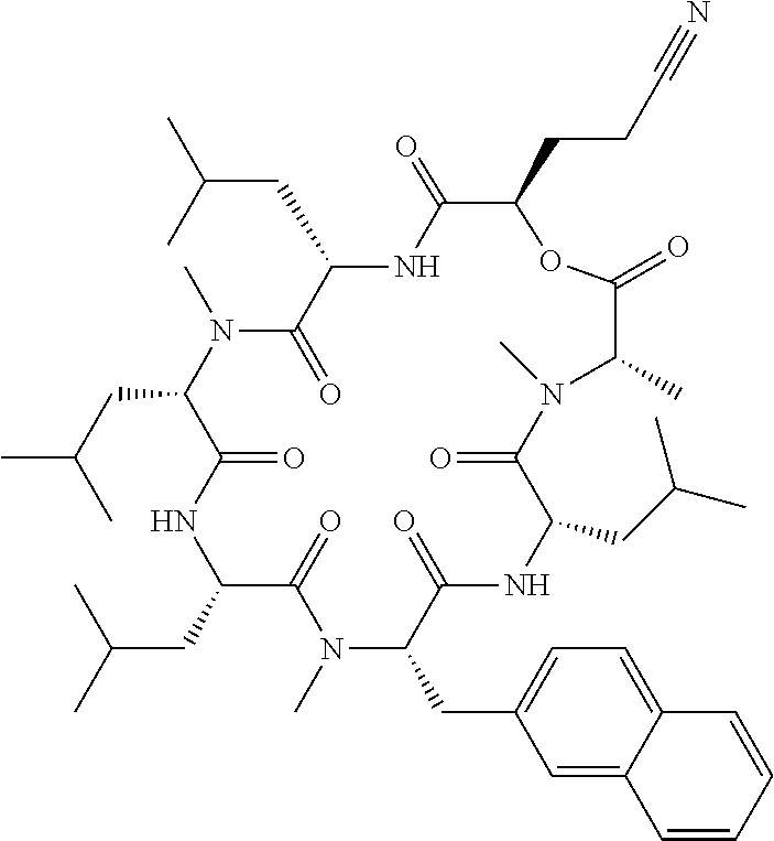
C(C1C(=O)NC(CC(C)C)C(=O)N(C)C(CC(C)C)C(=O)NC(CC(C)C)C(=O)N(C)C(CC2=CC=C3C(=C2)C=CC=C3)C(=O)NC(CC(C)C)C(=O)N(C)C(C)C(=O)O1)CC#N
